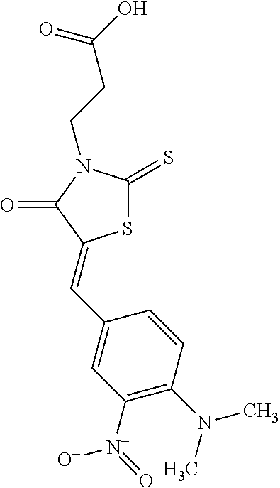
S1C(=S)N(CCC(O)=O)C(=O)C1=CC1=CC([N+](=O)[O-])=C(N(C)C)C=C1
